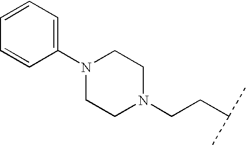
N1(C2=CC=CC=C2)CCN(CCC(C)C)CC1
